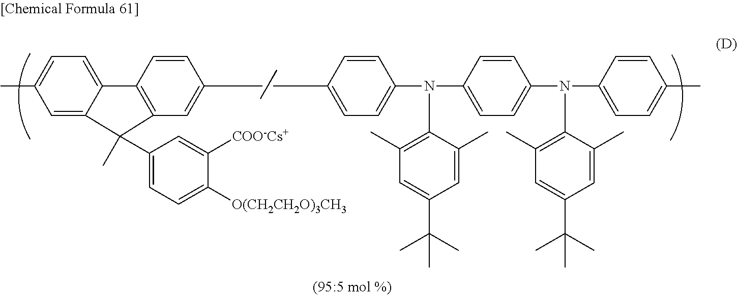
C12=CC=C(C)C=C1C(C)(C1=CC=C([O(CH2CH2O)3CH3])C([COO-Cs+])=C1)C1=C2C=CC(C)=C1.C1(C)=CC=C(N(C2=CC=C(N(C3=CC=C(C)C=C3)C3=C(C)C=C(C(C)(C)C)C=C3C)C=C2)C2=C(C)C=C(C(C)(C)C)C=C2C)C=C1
